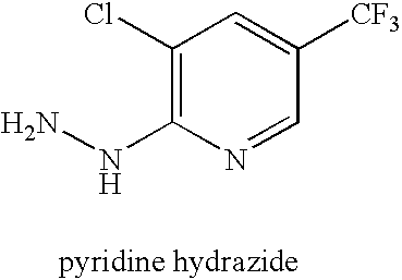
C1(Cl)=C(NN)N=CC([CF3])=C1
